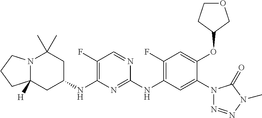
N12C([H])(CC(NC3=C(F)C=NC(NC4=C(F)C=C(OC5COCC5)C(N5N=NN(C)C5=O)=C4)=N3)CC1(C)C)CCC2
